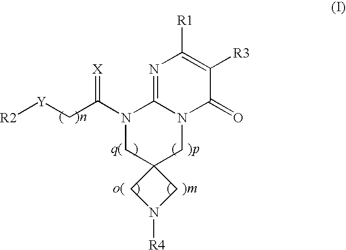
[R2][Y]CC(N1C2=NC([R1])=C([R3])C(=O)N2CC2(C1)CN([R4])C2)=[X]
